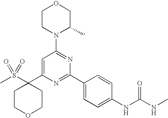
C1(C2=CC(N3C(C)COCC3)=NC(C3=CC=C(NC(=O)NC)C=C3)=N2)(S(C)(=O)=O)CCOCC1
